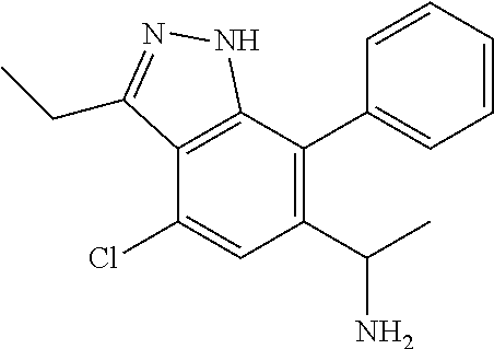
NC(C)C1=C(C2=CC=CC=C2)C2=C(C(Cl)=C1)C(CC)=NN2
